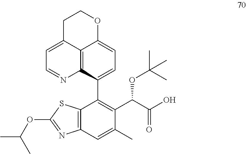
C12=C(C=C(C)C(C(C(O)=O)OC(C)(C)C)=C1C1=CC=C3C4=C1N=CC=C4CCO3)N=C(OC(C)C)S2
